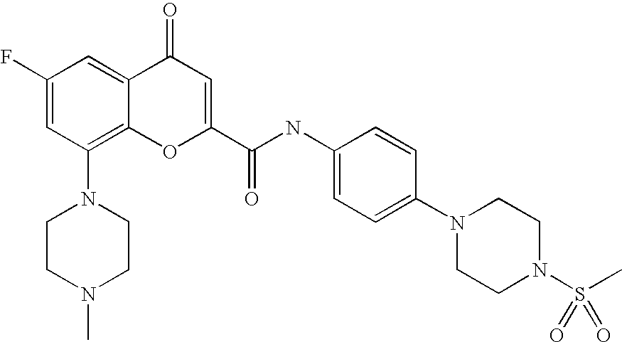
C1(F)=CC(N2CCN(C)CC2)=C2C(=C1)C(=O)C=C(C(=O)NC1=CC=C(N3CCN(S(=O)(=O)C)CC3)C=C1)O2
